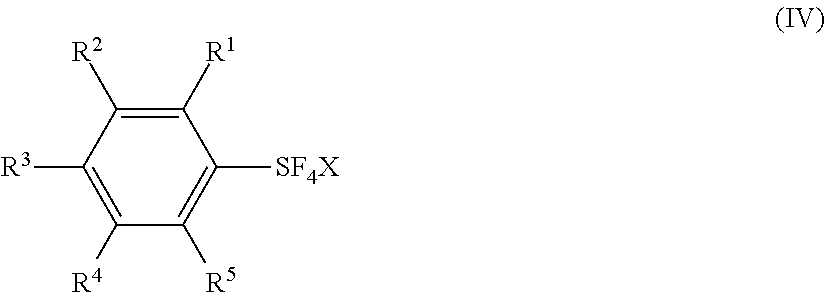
C1([SF4X])=C([R5])C([R4])=C([R3])C([R2])=C1[R1]
